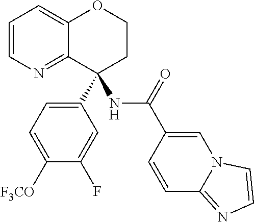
C1=CN=C2C(=C1)OCCC2(C1=CC=C([F3CO])C(F)=C1)NC(C1=CN2C(=NC=C2)C=C1)=O
